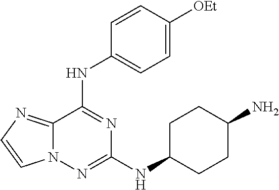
N12C(=NC=C1)C(NC1=CC=C([OEt])C=C1)=NC(NC1CCC(N)CC1)=N2
